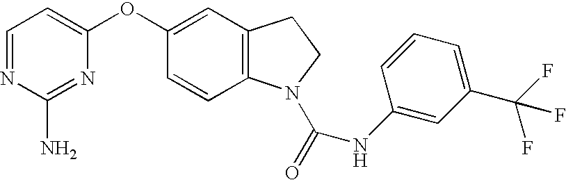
C1=NC(N)=NC(OC2=CC3=C(C=C2)N(C(=O)NC2=CC(C(F)(F)F)=CC=C2)CC3)=C1
